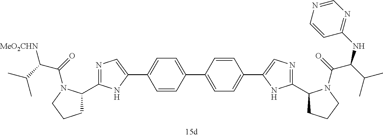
C1C(C2=NC=C(C3=CC=C(C4=CC=C(C5=CN=C(C6CCCN6C(C(C(C)C)NC6=NC=NC=C6)=O)N5)C=C4)C=C3)N2)N(C(C(C(C)C)[MeO2CHN])=O)CC1
